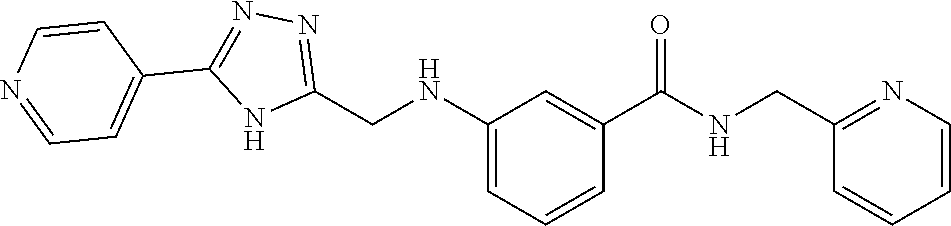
C1(CNC2=CC=CC(C(=O)NCC3=NC=CC=C3)=C2)=NN=C(C2=CC=NC=C2)N1
